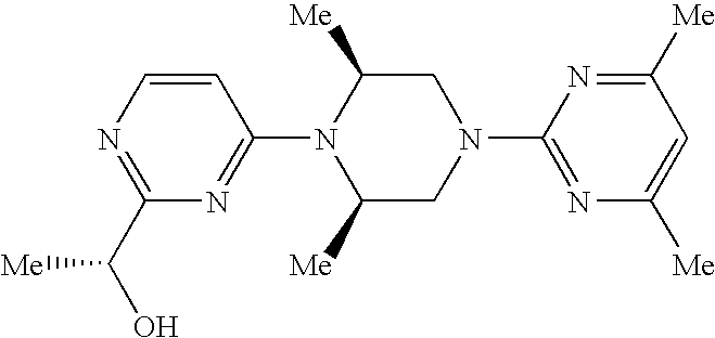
N1=C(C(O)[Me])N=C(N2C([Me])CN(C3=NC([Me])=CC([Me])=N3)CC2[Me])C=C1
